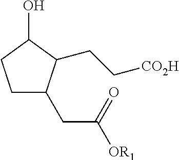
C1CC(O)C(CC[CO2H])C1CC([OR1])=O
